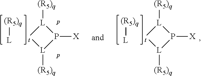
P1([X])[L]([(R5)q])[t][L]1[(R5)q].[L][(R5)q].P1([X])[L]([(R5)q])[t][L]1[(R5)q].[L][(R5)q]
